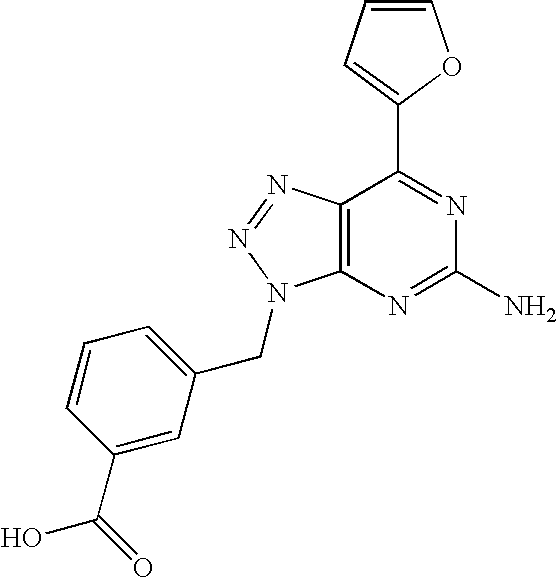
C1=CC=C(C2=NC(N)=NC3=C2N=NN3CC2=CC=CC(C(=O)O)=C2)O1
